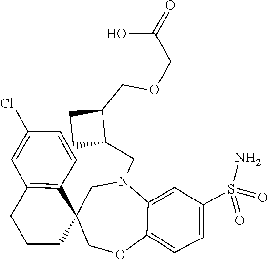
C1(Cl)=CC2=C(C=C1)C1(CCC2)CN(CC2C(COCC(O)=O)CC2)C2=CC(S(N)(=O)=O)=CC=C2OC1
